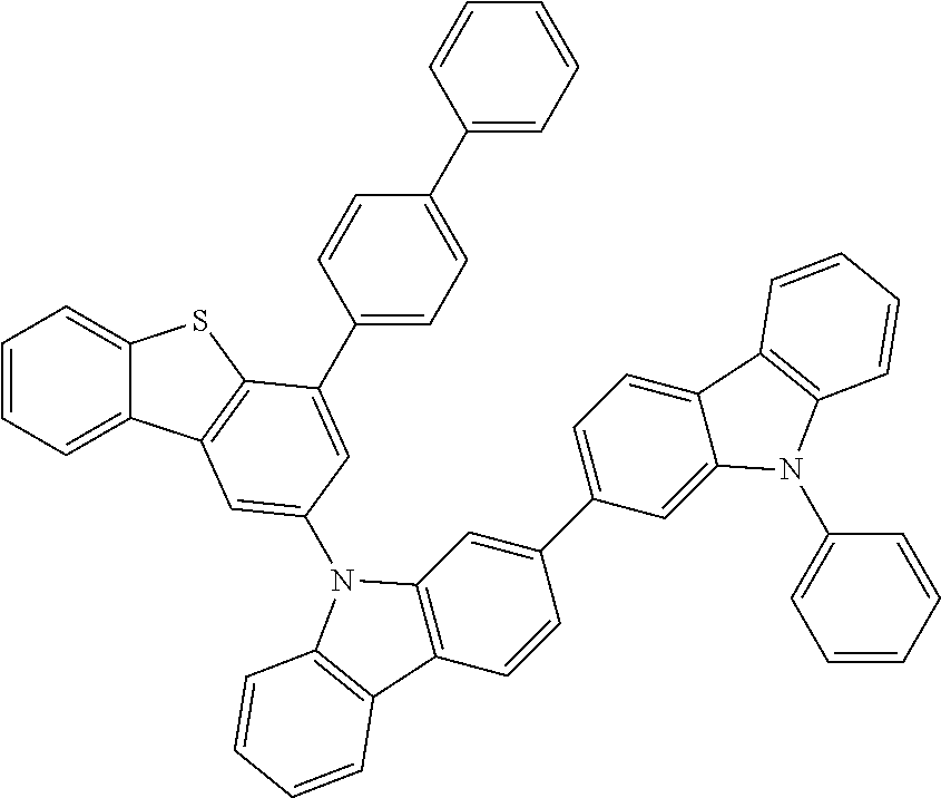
C1=CC=C2C(=C1)SC1=C2C=C(N2C3=C(C=CC(C4=CC=C5C(=C4)N(C4=CC=CC=C4)C4=C5C=CC=C4)=C3)C3=C2C=CC=C3)C=C1C1=CC=C(C2=CC=CC=C2)C=C1
